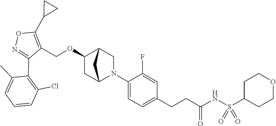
C1(C2=C(Cl)C=CC=C2C)=NOC(C2CC2)=C1COC1CC2N(C3=CC=C(CCC(NS(C4CCOCC4)(=O)=O)=O)C=C3F)CC1C2
